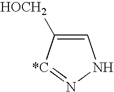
C1=C([HOCH2])[*C]=NN1
